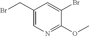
BrC1=CC(CBr)=CN=C1OC
